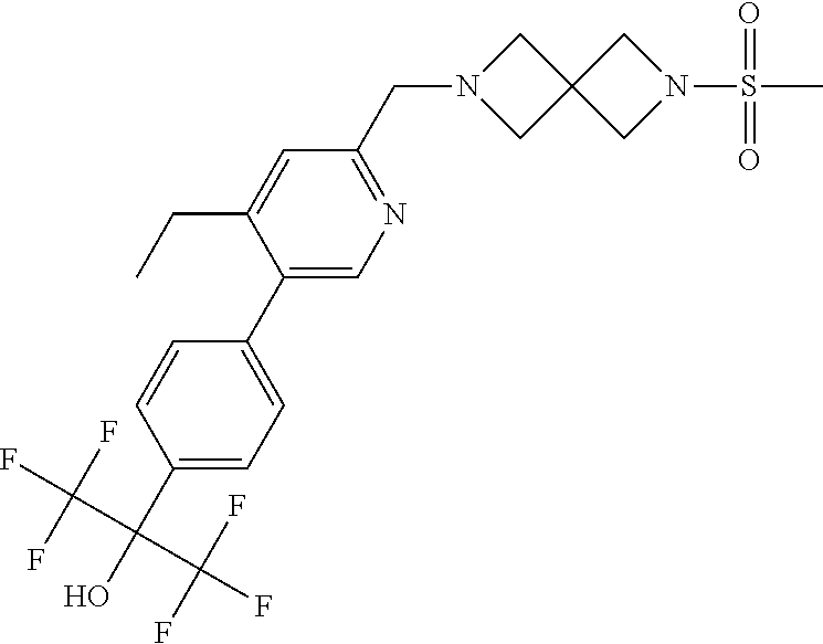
C1(C(O)(C(F)(F)F)C(F)(F)F)=CC=C(C2=CN=C(CN3CC4(C3)CN(S(C)(=O)=O)C4)C=C2CC)C=C1
